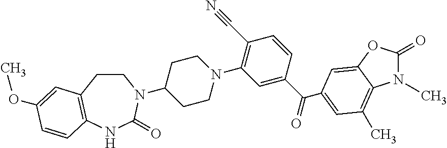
C1CC2=C(NC(=O)N1C1CCN(C3=C(C#N)C=CC(C(=O)C4=CC(C)=C5N(C)C(=O)OC5=C4)=C3)CC1)C=CC(OC)=C2
